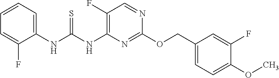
C1(COC2=NC(NC(NC3=CC=CC=C3F)=S)=C(F)C=N2)=CC=C(OC)C(F)=C1
